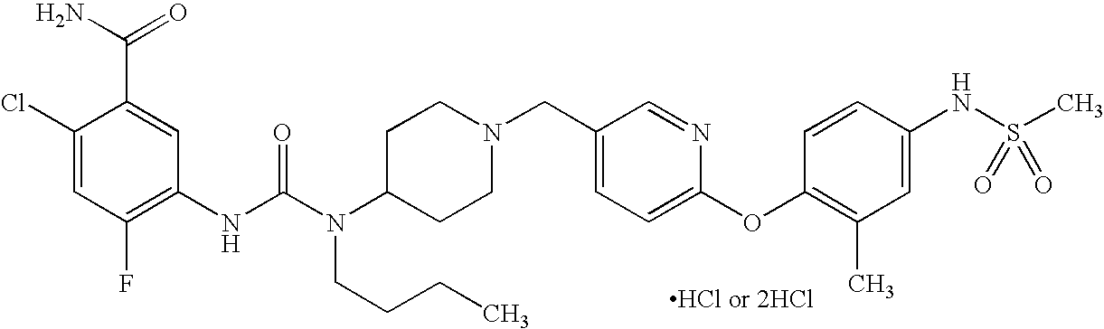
C1(Cl)=CC(F)=C(NC(N(C2CCN(CC3=CC=C(OC4=C(C)C=C(NS(C)(=O)=O)C=C4)N=C3)CC2)CCCC)=O)C=C1C(=O)N
